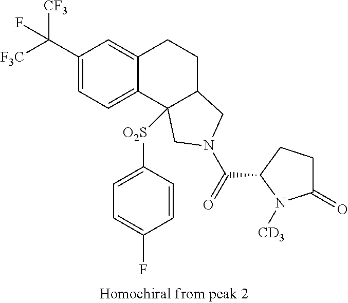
[F3C]C(C1=CC=C2C(=C1)CCC1C2([O2S]C2=CC=C(F)C=C2)CN(C(=O)C2CCC(=O)N2[CD3])C1)([CF3])F
